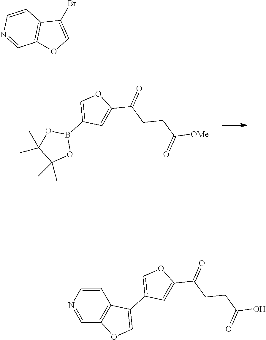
C12=C(C=CN=C1)C(Br)=CO2.O1B(C2=COC(C(=O)CCC([OMe])=O)=C2)OC(C)(C)C1(C)C.C12=C(OC=C1C1=COC(C(=O)CCC(O)=O)=C1)C=NC=C2
